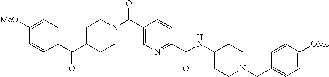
C1CN(C(C2=CN=C(C(=O)NC3CCN(CC4=CC=C([OMe])C=C4)CC3)C=C2)=O)CCC1C(C1=CC=C([MeO])C=C1)=O
